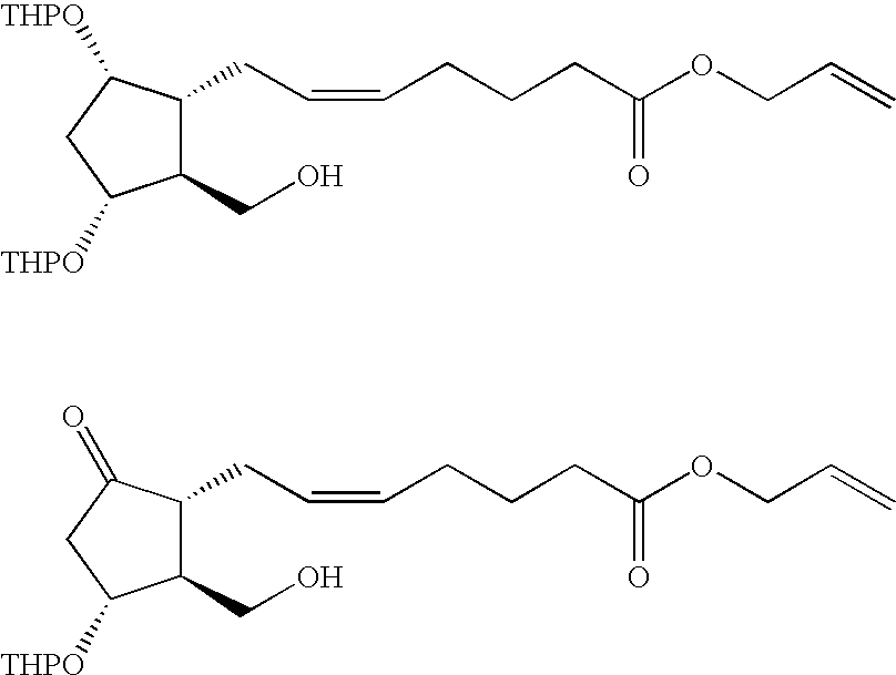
C1(CO)C(CC=CCCCC(OCC=C)=O)C([THPO])CC1[THPO].C1(CO)C(CC=CCCCC(OCC=C)=O)C(=O)CC1[THPO]
